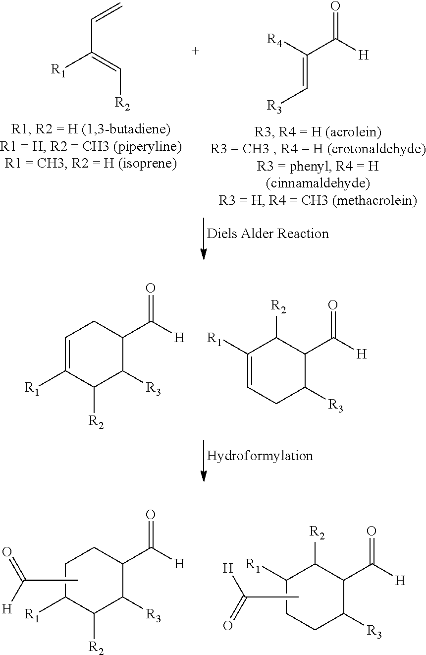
[R1]C(=C[R2])C=C.[R4]C(C([H])=O)=C[R3].C1=C([R1])C([R2])C([R3])C(C([H])=O)C1.C1([R1])=CCC([R3])C(C([H])=O)C1[R2].C1C([R3])C(C([H])=O)C([R2])C([R1])C1.CC(=O)[H].C1([R2])C([R3])C(C([H])=O)CCC1[R1].CC(=O)[H]
